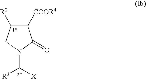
C1([COOR4])C([R2])CN(C([X])[R3])C1=O
